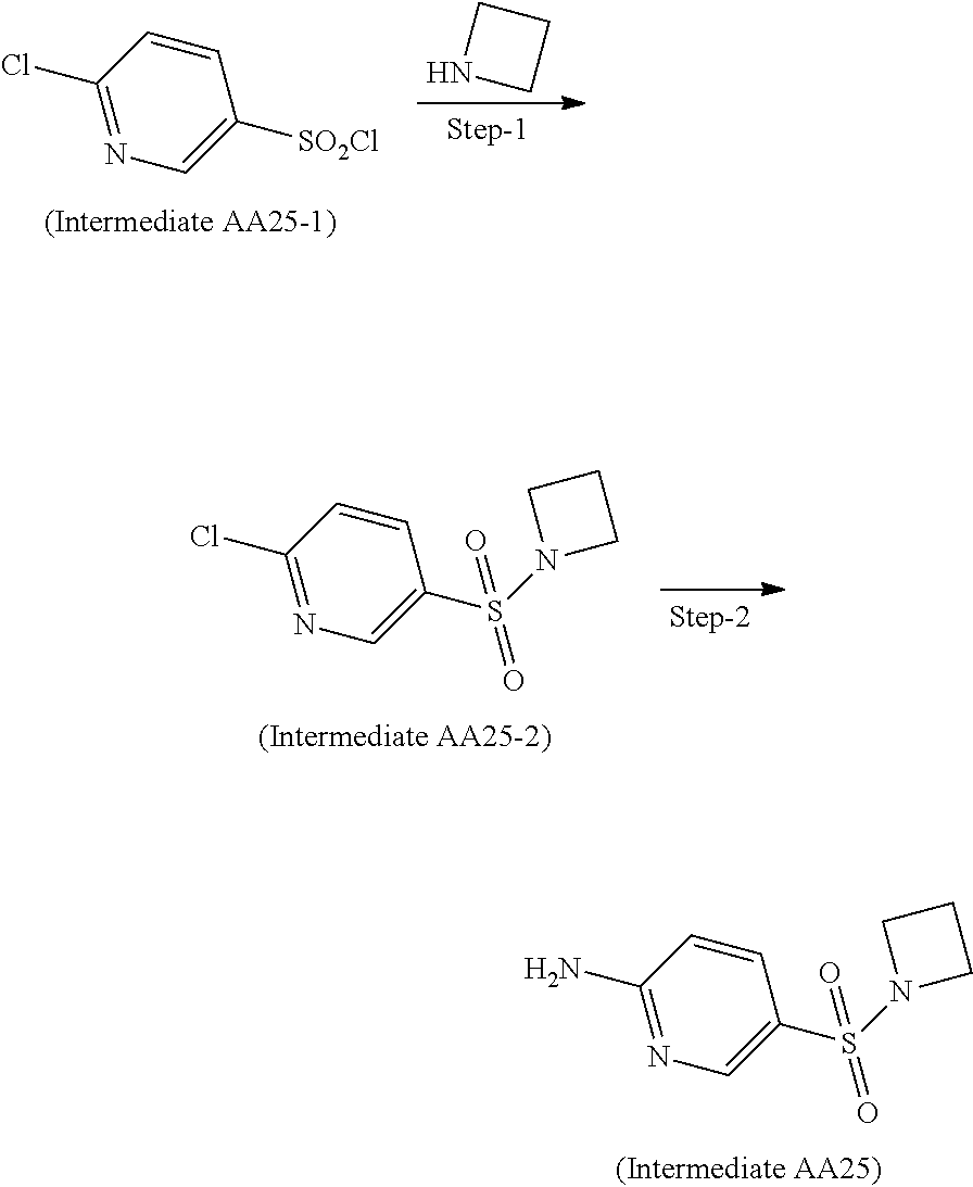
C1(Cl)=NC=C([SO2Cl])C=C1.N1CCC1.C1(Cl)=NC=C(S(N2CCC2)(=O)=O)C=C1.C1(N)=NC=C(S(N2CCC2)(=O)=O)C=C1
